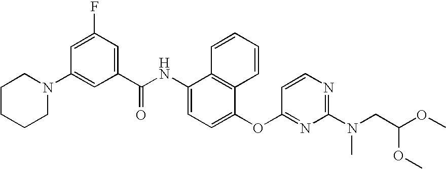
C1CCCN(C2=CC(C(NC3=CC=C(OC4=NC(N(CC(OC)OC)C)=NC=C4)C4=C3C=CC=C4)=O)=CC(F)=C2)C1
